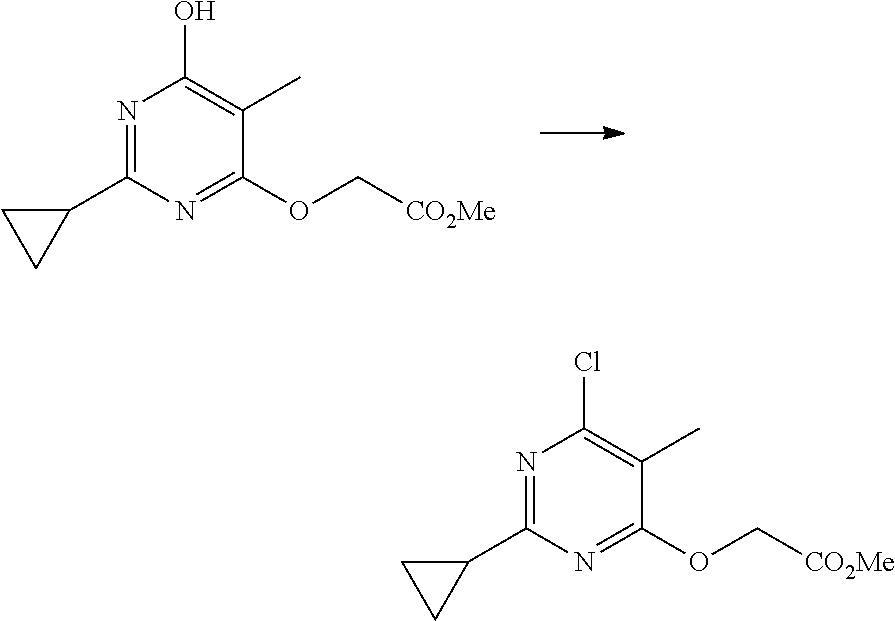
C1(C2=NC(Cl)=C(C)C(OC[CO2Me])=N2)CC1.C1(C2=NC(O)=C(C)C(OC[CO2Me])=N2)CC1
